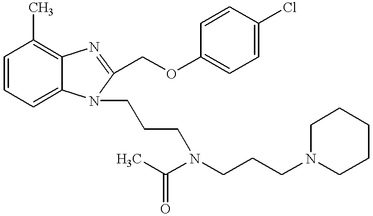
C1=CC=C2C(=C1C)N=C(COC1=CC=C(Cl)C=C1)N2CCCN(CCCN1CCCCC1)C(C)=O
